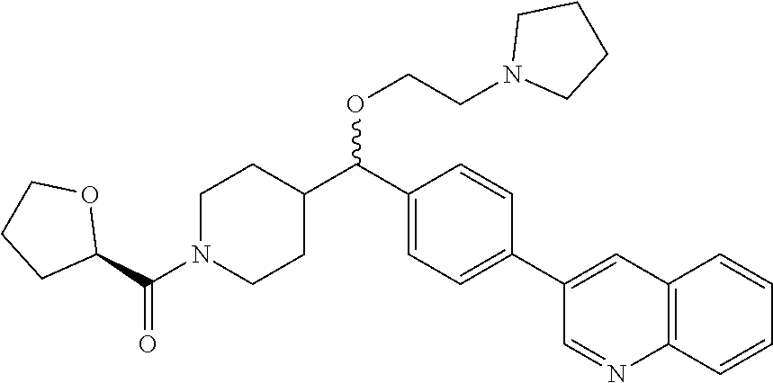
C1(C(C2CCN(C(C3OCCC3)=O)CC2)OCCN2CCCC2)=CC=C(C2=CC3=C(N=C2)C=CC=C3)C=C1
